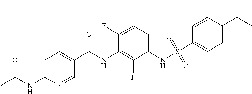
CC(NC1=CC=C(C(NC2=C(F)C(NS(C3=CC=C(C(C)C)C=C3)(=O)=O)=CC=C2F)=O)C=N1)=O
